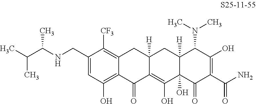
C1=C(CNC(C(C)C)C)C([CF3])=C2C(=C1O)C(=O)C1=C(O)C3(O)C([H])(CC1([H])C2)C(N(C)C)C(O)=C(C(N)=O)C3=O
